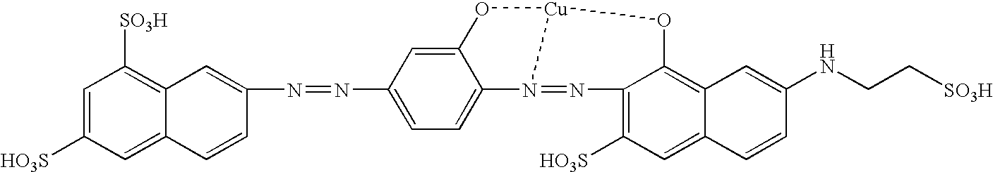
C1(NCC[SO3H])=CC2=C3O[Cu]4N(=NC3=C([HO3S])C=C2C=C1)C1=CC=C(N=NC2=CC3=C([SO3H])C=C([HO3S])C=C3C=C2)C=C1O4
